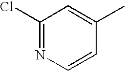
C1(Cl)=NC=CC(C)=C1
